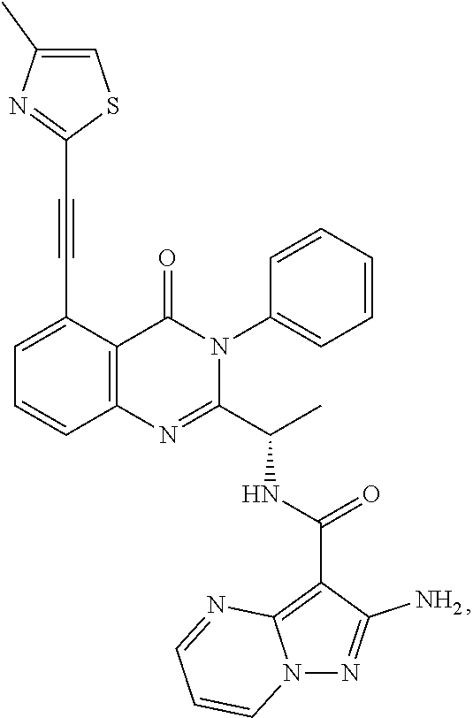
C1=C(C#CC2=NC(C)=CS2)C2=C(C=C1)N=C(C(C)NC(=O)C1=C3N(N=C1N)C=CC=N3)N(C1=CC=CC=C1)C2=O
